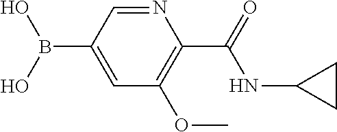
OB(O)C1=CC(OC)=C(C(=O)NC2CC2)N=C1
